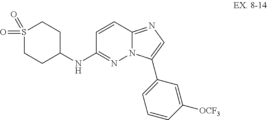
C1=CC2=NC=C(C3=CC=CC([OCF3])=C3)N2N=C1NC1CCS(=O)(=O)CC1
